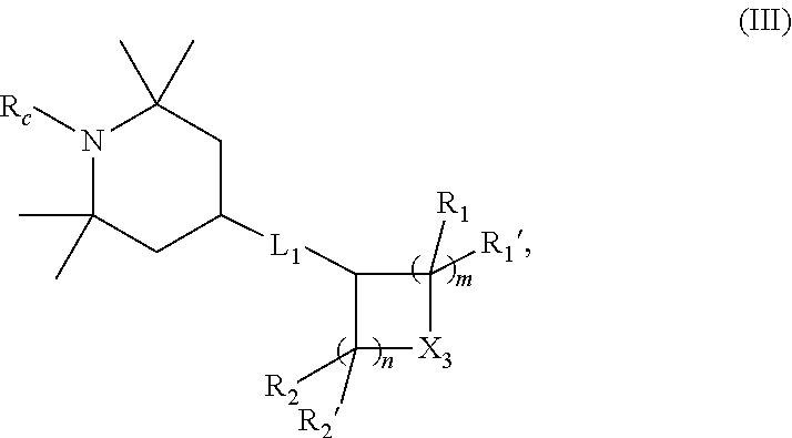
C1([L1]C2CC(C)(C)N([Rc])C(C)(C)C2)C([R2])([R2])[X3]C1([R1])[R1]
